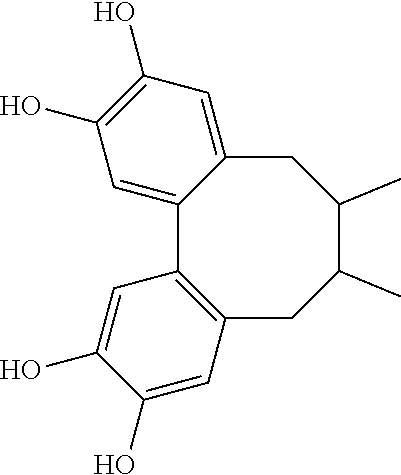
C12=CC(O)=C(O)C=C1CC(C)C(C)CC1=C2C=C(O)C(O)=C1
